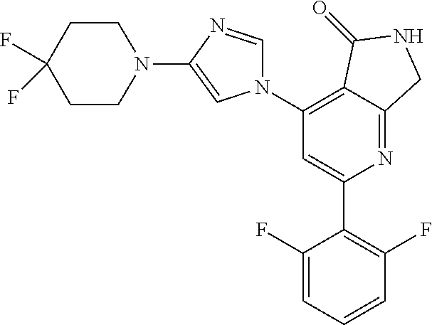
C1(N2C=NC(N3CCC(F)(F)CC3)=C2)=C2C(=NC(C3=C(F)C=CC=C3F)=C1)CNC2=O
